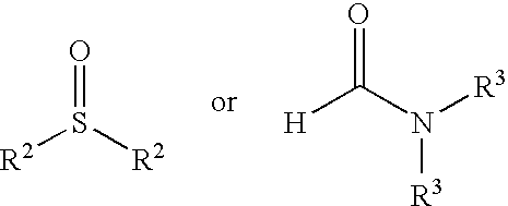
[R2]S([R2])=O.[H]C(N([R3])[R3])=O
